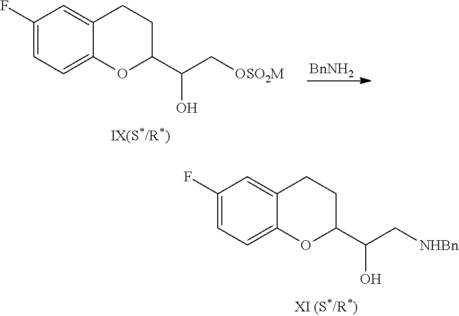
[BnNH2].C1(F)=CC=C2C(=C1)CCC(C(O)C[OSO2M])O2.C1(F)=CC=C2C(=C1)CCC(C(O)C[NHBn])O2
